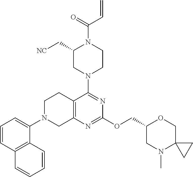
C12=C(N=C(OCC3CN(C)C4(CO3)CC4)N=C1N1CCN(C(C=C)=O)C(C[NC])C1)CN(C1=CC=CC3=C1C=CC=C3)CC2
